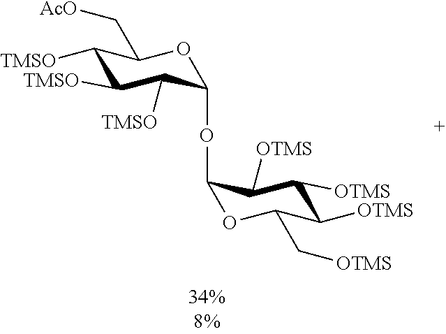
C1([TMSO])C([TMSO])C([TMSO])C(OC2OC(C[OTMS])C([OTMS])C([OTMS])C2[OTMS])OC1C[AcO]
